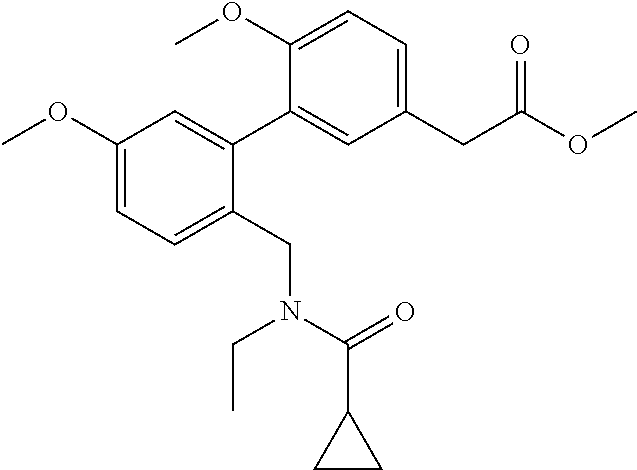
C1(OC)=CC=C(CN(C(C2CC2)=O)CC)C(C2=CC(CC(OC)=O)=CC=C2OC)=C1
